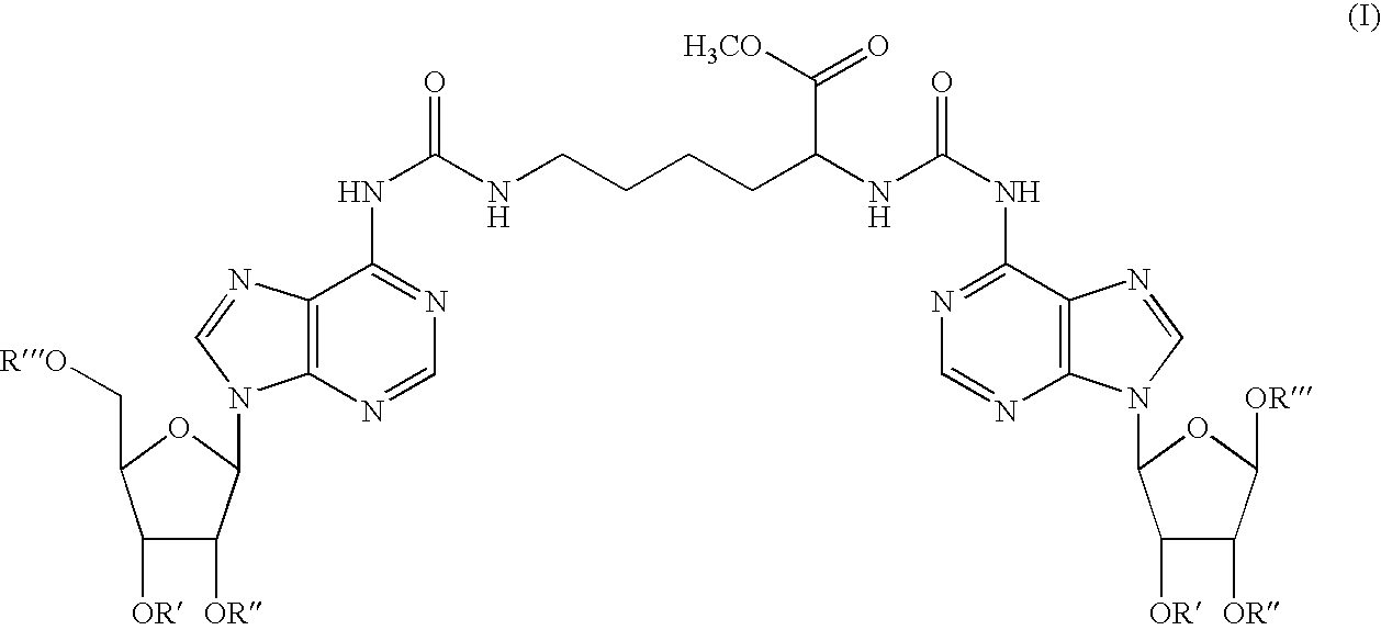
C(NC1=NC=NC2=C1N=CN2C1C([OR])C([OR])C([OR])O1)(=O)NC(CCCCNC(=O)NC1=NC=NC2=C1N=CN2C1C([OR])C([OR])C(C[RO])O1)C([H3CO])=O
